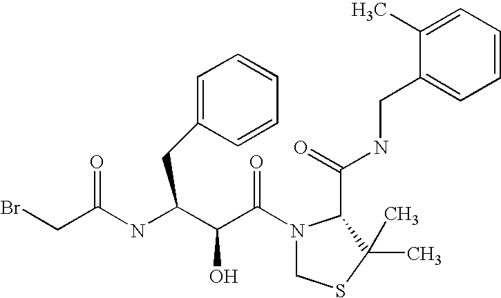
BrCC(NC(C(C(N1CSC(C)(C)C1C(NCC1=CC=CC=C1C)=O)=O)O)CC1=CC=CC=C1)=O
